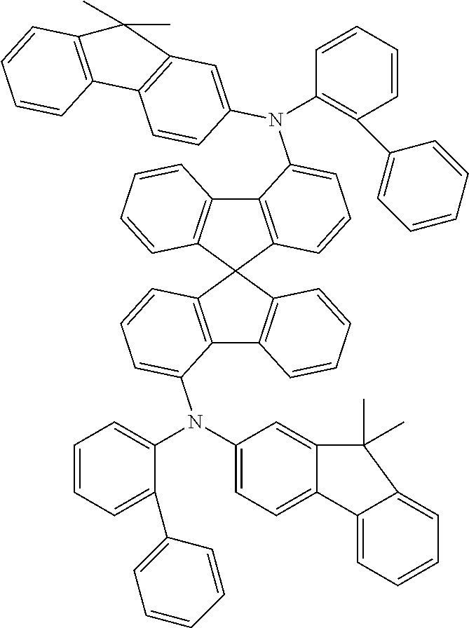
C12=C(C3(C4=C1C=CC=C4)C1=C(C4=C3C=CC=C4)C(N(C3=CC=CC=C3C3=CC=CC=C3)C3=CC=C4C(=C3)C(C)(C)C3=CC=CC=C43)=CC=C1)C=CC=C2N(C1=C(C2=CC=CC=C2)C=CC=C1)C1=CC2=C(C=C1)C1=C(C=CC=C1)C2(C)C
